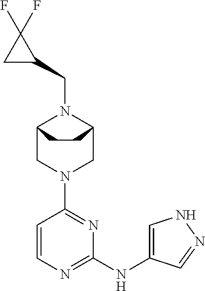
C12CN(C3=NC(NC4=CNN=C4)=NC=C3)CC(N1CC1CC1(F)F)CC2
